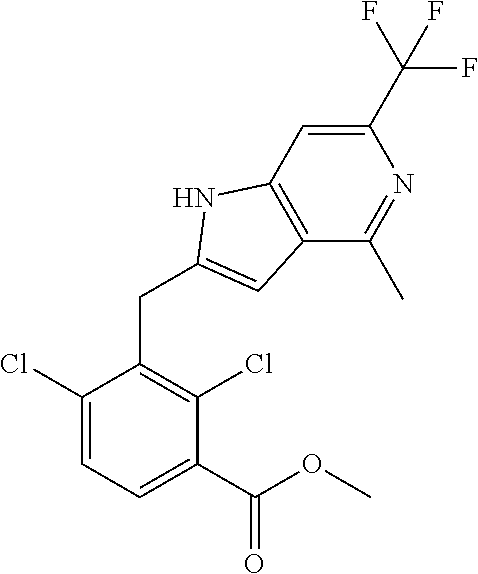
C1(Cl)=CC=C(C(OC)=O)C(Cl)=C1CC1=CC2=C(N1)C=C(C(F)(F)F)N=C2C
